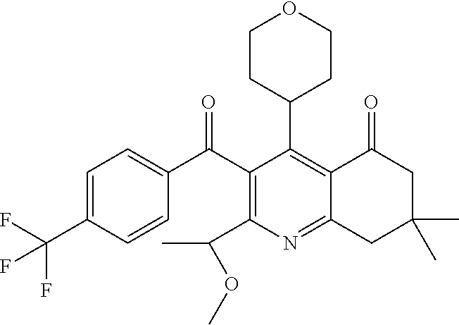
C1=C(C(F)(F)F)C=CC(C(C2=C(C(C)OC)N=C3C(=C2C2CCOCC2)C(=O)CC(C)(C)C3)=O)=C1
